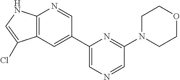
C12=C(C=C(C3=CN=CC(N4CCOCC4)=N3)C=N1)C(Cl)=CN2
